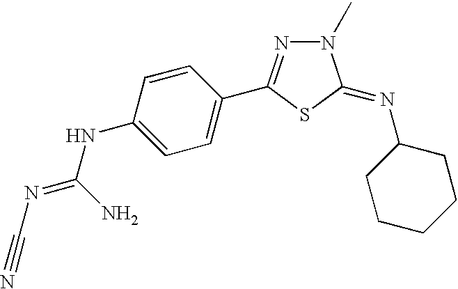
C1=C(NC(=NC#N)N)C=CC(C2=NN(C)C(=NC3CCCCC3)S2)=C1
